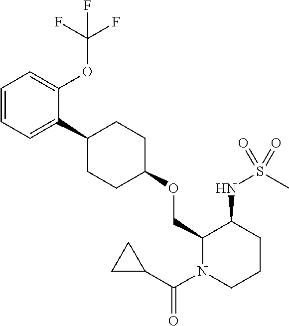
C1=CC=C(C2CCC(OCC3N(C(C4CC4)=O)CCCC3NS(C)(=O)=O)CC2)C(OC(F)(F)F)=C1
